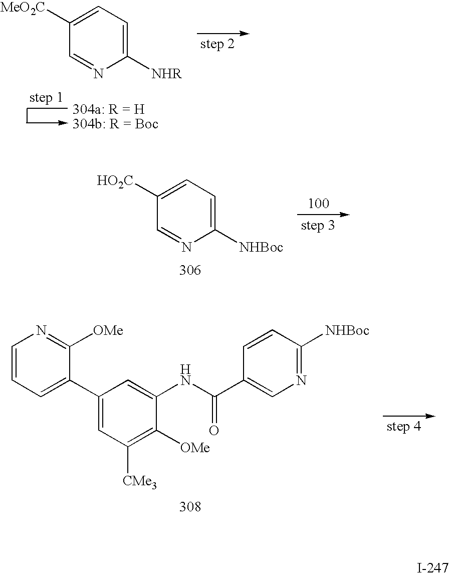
C1([NHR])=CC=C([MeO2C])C=N1.C1([NHBoc])=CC=C([HO2C])C=N1.C1=CC=C(C2=CC([CMe3])=C([OMe])C(NC(C3=CN=C([NHBoc])C=C3)=O)=C2)C([OMe])=N1
